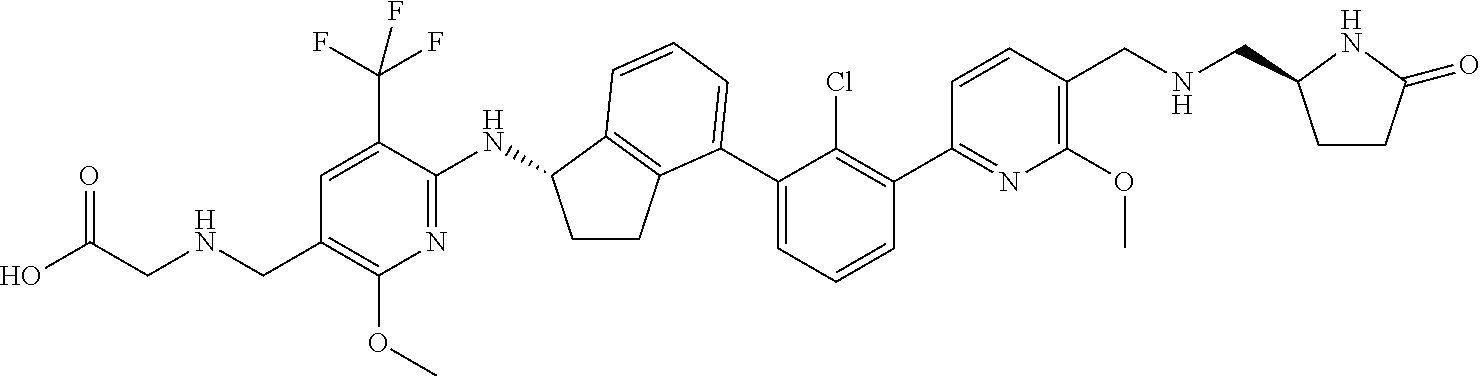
C(C1=C(OC)N=C(NC2CCC3=C2C=CC=C3C2=CC=CC(C3=NC(OC)=C(CNCC4CCC(=O)N4)C=C3)=C2Cl)C(C(F)(F)F)=C1)NCC(O)=O
